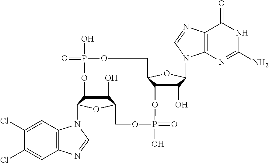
C1(O)C2C(N3C4=C(C=C(Cl)C(Cl)=C4)N=C3)OC1COP(O)(=O)OC1C(O)C(N3C4=C(C(=O)NC(N)=N4)N=C3)OC1COP(O)(=O)O2
